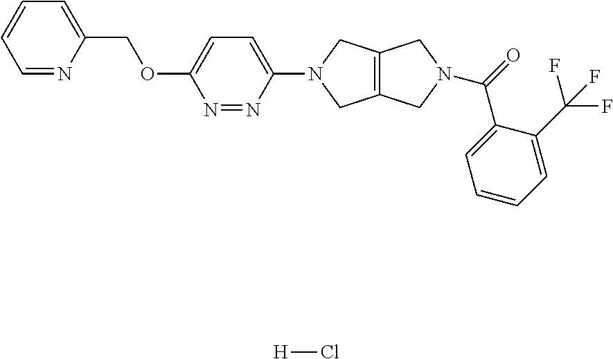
[H]Cl.C12=C(CN(C3=CC=C(OCC4=CC=CC=N4)N=N3)C1)CN(C(=O)C1=CC=CC=C1C(F)(F)F)C2
